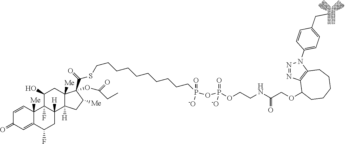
C1=CC2([Me])C(=CC1=O)C(F)CC1([H])C2(F)C(O)CC2([Me])C1([H])CC([Me])C2(C(SCCCCCCCCCCP(=O)([-O])OP(OCCNC(COC1CCCCCC2=C1N=NN2C1=CC=C(CC)C=C1)=O)(=O)[-O])=O)OC(=O)CC
